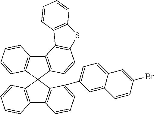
C12=C(C=CC=C1)C1(C3=C2C=CC=C3C2=CC=C3C(=C2)C=CC(Br)=C3)C2=C(C3=C1C=CC1=C3C3=C(S1)C=CC=C3)C=CC=C2
